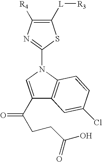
C1([L][R3])=C([R4])N=C(N2C=C(C(CCC(O)=O)=O)C3=C2C=CC(Cl)=C3)S1
